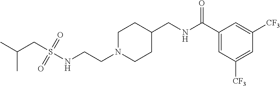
C1N(CCNS(CC(C)C)(=O)=O)CCC(CNC(C2=CC([CF3])=CC([CF3])=C2)=O)C1
